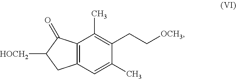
C12=C(C=C(C)C(CC[OCH3])=C1C)CC([HOCH2])C2=O
